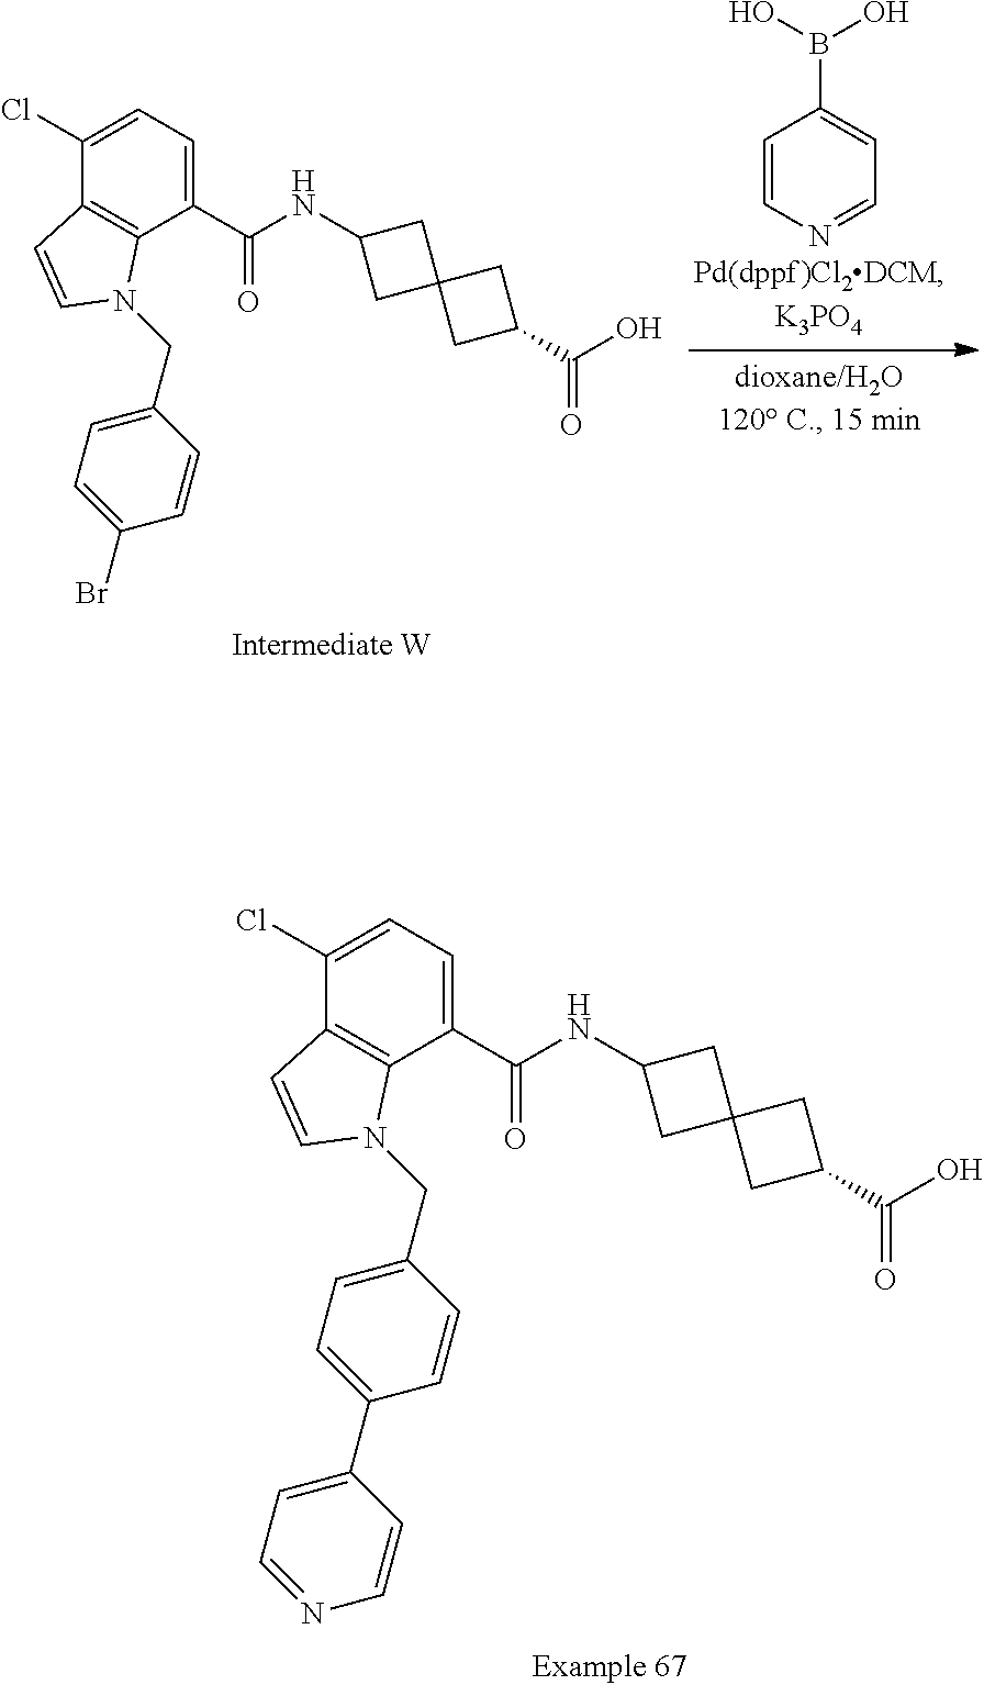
C1=CN=CC=C1B(O)O.C1(Cl)=CC=C(C(NC2CC3(C2)CC(C(O)=O)C3)=O)C2=C1C=CN2CC1=CC=C(Br)C=C1.C1(Cl)=CC=C(C(NC2CC3(C2)CC(C(O)=O)C3)=O)C2=C1C=CN2CC1=CC=C(C2=CC=NC=C2)C=C1
